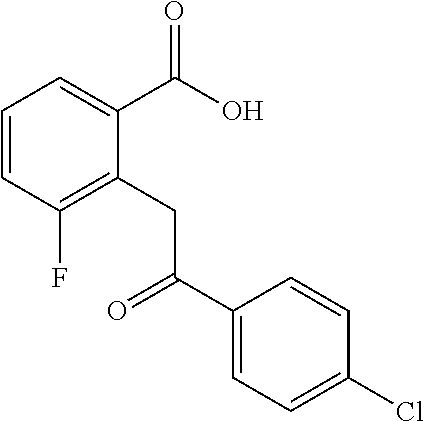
C1=CC(F)=C(CC(=O)C2=CC=C(Cl)C=C2)C(C(=O)O)=C1
